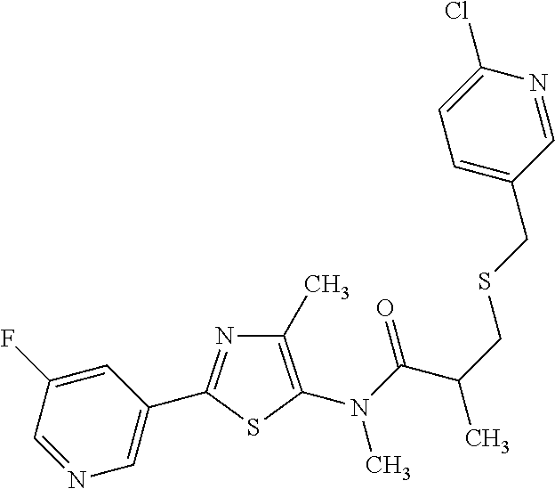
C1(C)=C(N(C(=O)C(C)CSCC2=CC=C(Cl)N=C2)C)SC(C2=CN=CC(F)=C2)=N1
